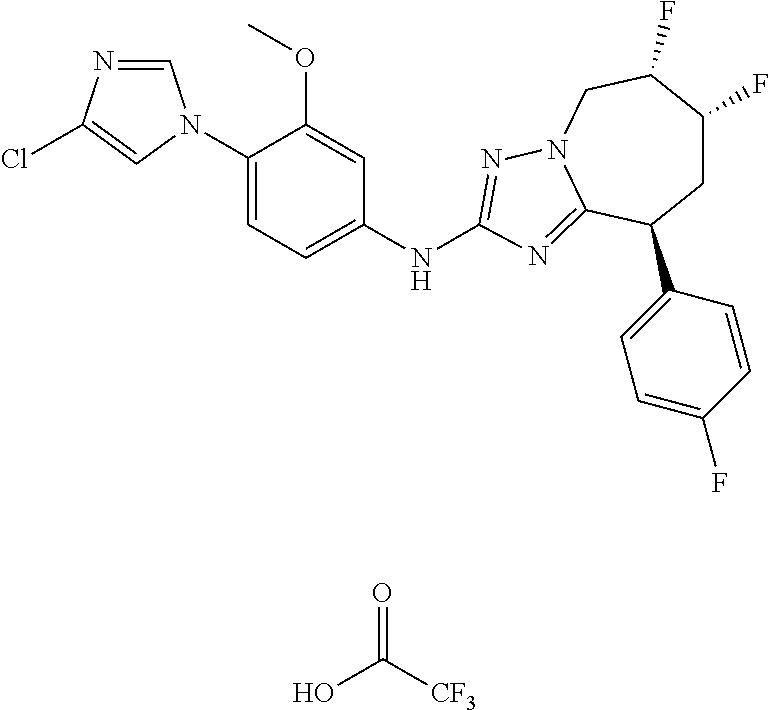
C1=NC(Cl)=CN1C1=CC=C(NC2=NN3CC(F)C(F)CC(C4=CC=C(F)C=C4)C3=N2)C=C1OC.OC([CF3])=O
